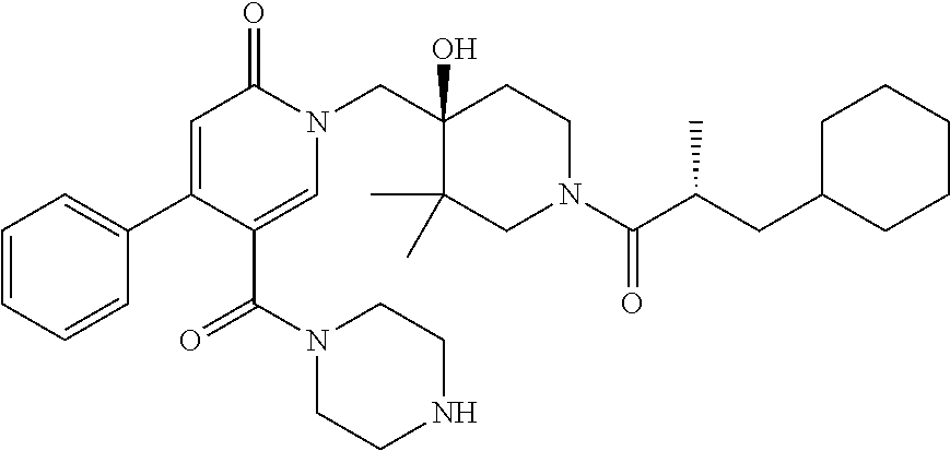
N1(CC2(O)C(C)(C)CN(C(=O)C(C)CC3CCCCC3)CC2)C(=O)C=C(C2=CC=CC=C2)C(C(N2CCNCC2)=O)=C1
